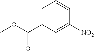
C1=C(C(OC)=O)C=C([NO2])C=C1
